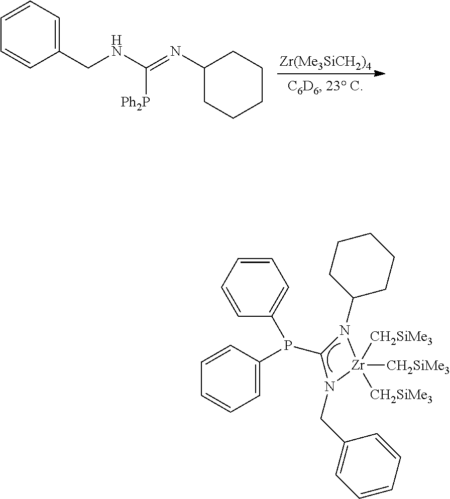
C1=C(P(C2N(C3CCCCC3)[Zr]([CH2SiMe3])([CH2SiMe3])([CH2SiMe3])N2CC2=CC=CC=C2)C2=CC=CC=C2)C=CC=C1.[Zr(Me3SiCH2)4].C1(CNC(=NC2CCCCC2)[Ph2P])=CC=CC=C1
